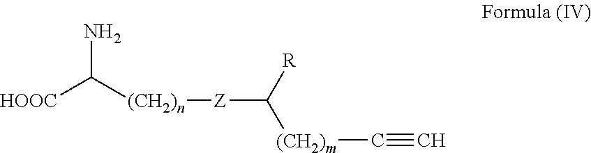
[HOOC]C([(CH2)n][Z]C([(CH2)m]C#C)[R])N
